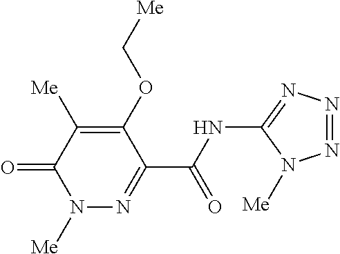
N1([Me])N=C(C(NC2=NN=NN2[Me])=O)C(OC[Me])=C([Me])C1=O
